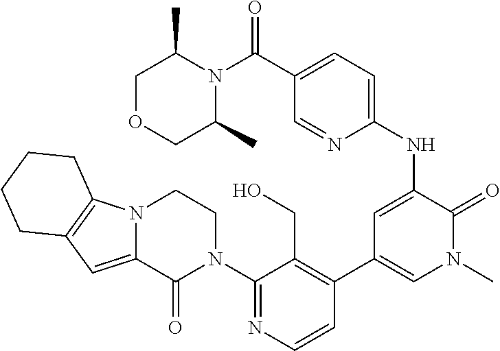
C1=CN=C(N2CCN3C(=CC4=C3CCCC4)C2=O)C(CO)=C1C1=CN(C)C(=O)C(NC2=CC=C(C(N3C(C)COCC3C)=O)C=N2)=C1
